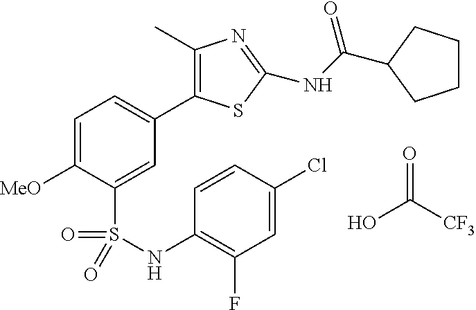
C1(C)=C(C2=CC=C([MeO])C(S(NC3=C(F)C=C(Cl)C=C3)(=O)=O)=C2)SC(NC(=O)C2CCCC2)=N1.OC([CF3])=O
